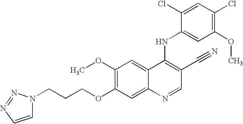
C(CCOC1=C(OC)C=C2C(=C1)N=CC(C#N)=C2NC1=CC(OC)=C(Cl)C=C1Cl)N1C=CN=N1
